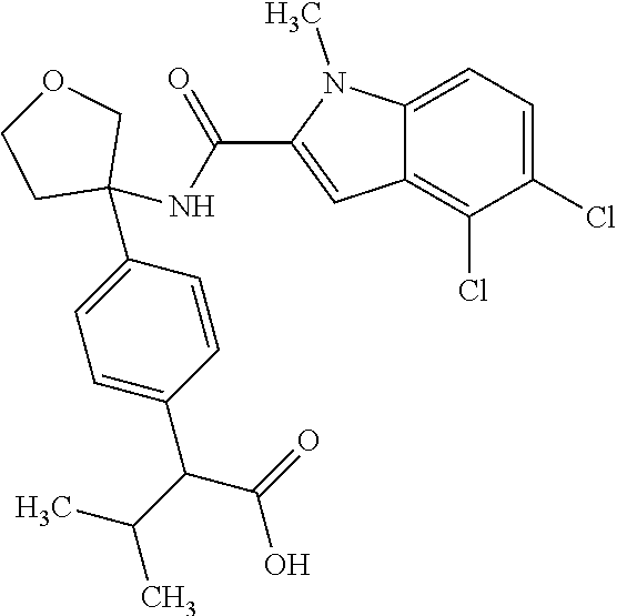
C1=C2C(=C(Cl)C(Cl)=C1)C=C(C(NC1(C3=CC=C(C(C(C)C)C(=O)O)C=C3)COCC1)=O)N2C
